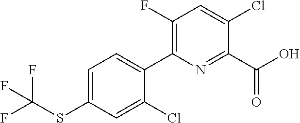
FC(SC1=CC=C(C2=C(F)C=C(Cl)C(C(O)=O)=N2)C(Cl)=C1)(F)F
